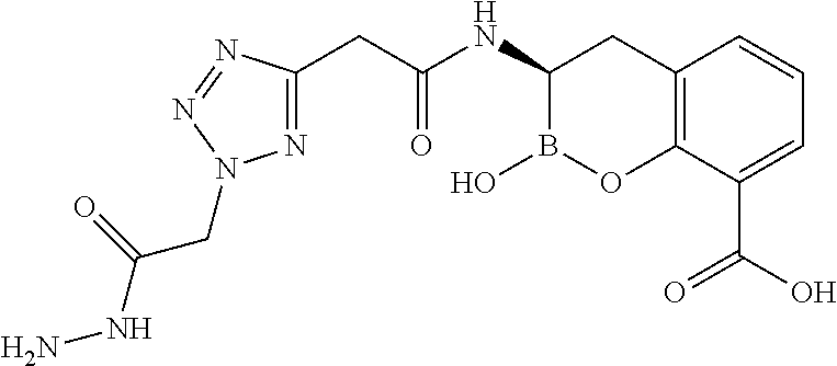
C12=C(C(C(O)=O)=CC=C1)OB(O)C(NC(CC1=NN(CC(=O)NN)N=N1)=O)C2
